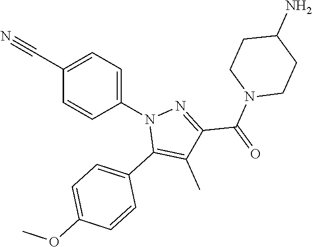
C1(C#N)=CC=C(N2C(C3=CC=C(OC)C=C3)=C(C)C(C(N3CCC(N)CC3)=O)=N2)C=C1
